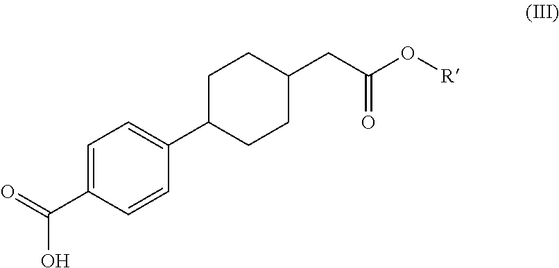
C1=C(C(O)=O)C=CC(C2CCC(CC(=O)O[R])CC2)=C1
